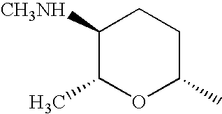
C1([CH3NH])C(C)OC(C)CC1
